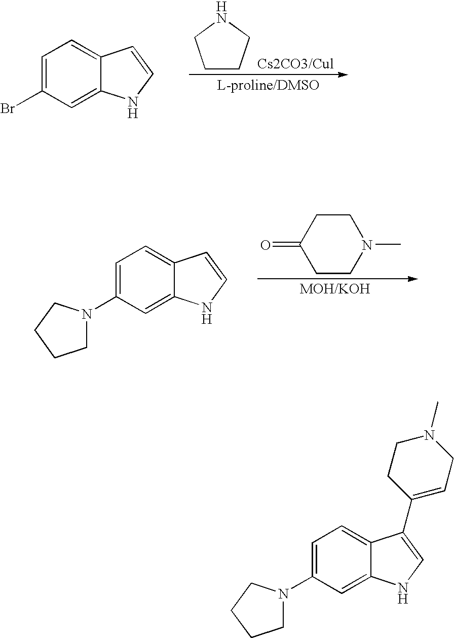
C1CCNC1.C1=C(Br)C=C2C(=C1)C=CN2.C1CN(C)CCC1=O.C1=C(N2CCCC2)C=C2C(=C1)C=CN2.C1=C(N2CCCC2)C=C2C(=C1)C(C1=CCN(C)CC1)=CN2
